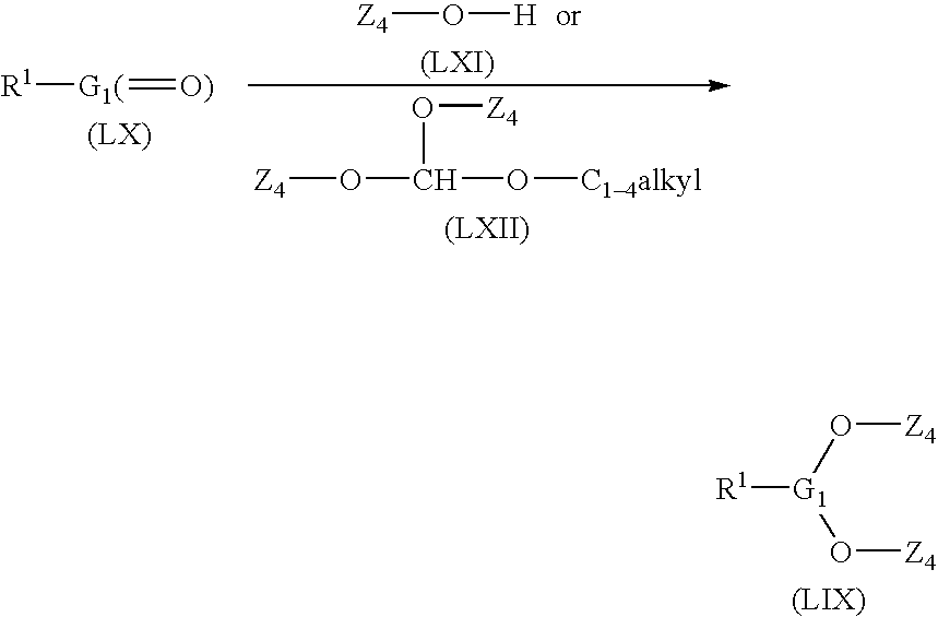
[R1][G1(]=[O)].[Z4]O[H].O(C(O[C14alkyl])O[Z4])[Z4].[R1][G1](O[Z4])O[Z4]
